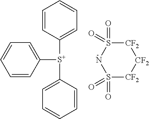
C1=CC([S+](C2=CC=CC=C2)C2=CC=CC=C2)=CC=C1.[CF2]1S(=O)(=O)NS(=O)(=O)[CF2][CF2]1
